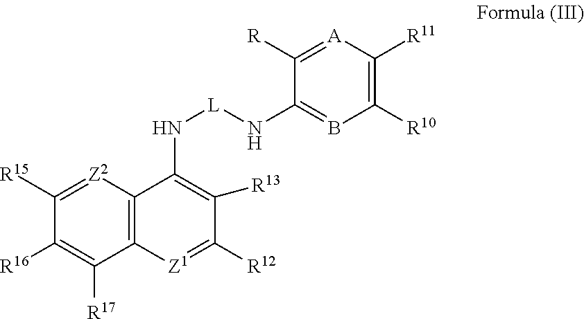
C1([R15])=[Z2]C2=C(C([R17])=C1[R16])[Z1]=C([R12])C([R13])=C2N[L]NC1=BC([R10])=C([R11])[A]=C1[R]
